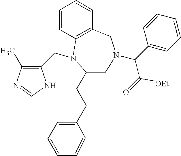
C1=CC2=C(CN(C(C3=CC=CC=C3)C([OEt])=O)CC(CCC3=CC=CC=C3)N2CC2=C(C)N=CN2)C=C1
